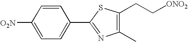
C1(C2=NC(C)=C(CC[ONO2])S2)=CC=C([O2N])C=C1
